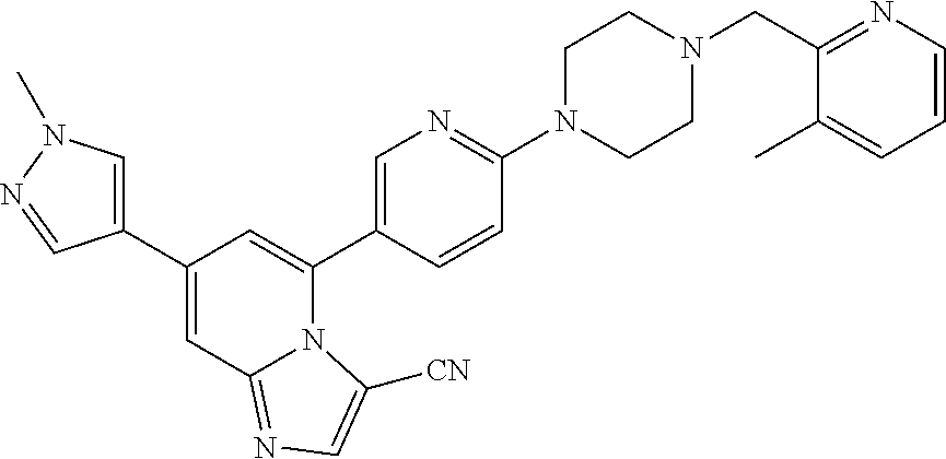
C1(C2=CN(C)N=C2)=CC2=NC=C([CN])N2C(C2=CN=C(N3CCN(CC4=NC=CC=C4C)CC3)C=C2)=C1
